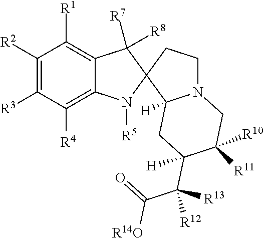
C1([R2])=C([R3])C([R4])=C2C(=C1[R1])C([R8])([R7])C1(N2[R5])C2([H])N(CC1)CC([R11])([R10])C(C(C(=O)[R14O])([R12])[R13])([H])C2
